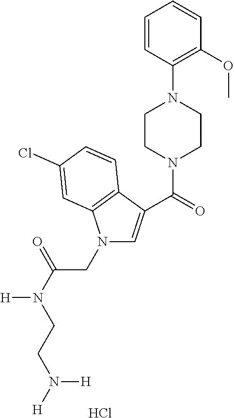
C1=CC(N2CCN(C(=O)C3=CN(CC(=O)N([H])CCN([H])[H])C4=C3C=CC(Cl)=C4)CC2)=C(OC)C=C1.Cl
